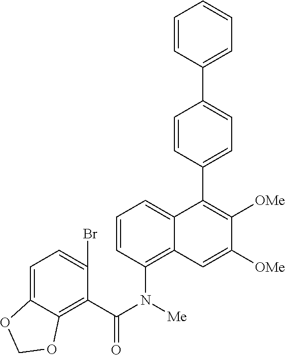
C1=CC(N(C(=O)C2=C3C(=CC=C2Br)OCO3)[Me])=C2C(=C1)C(C1=CC=C(C3=CC=CC=C3)C=C1)=C([OMe])C([OMe])=C2
